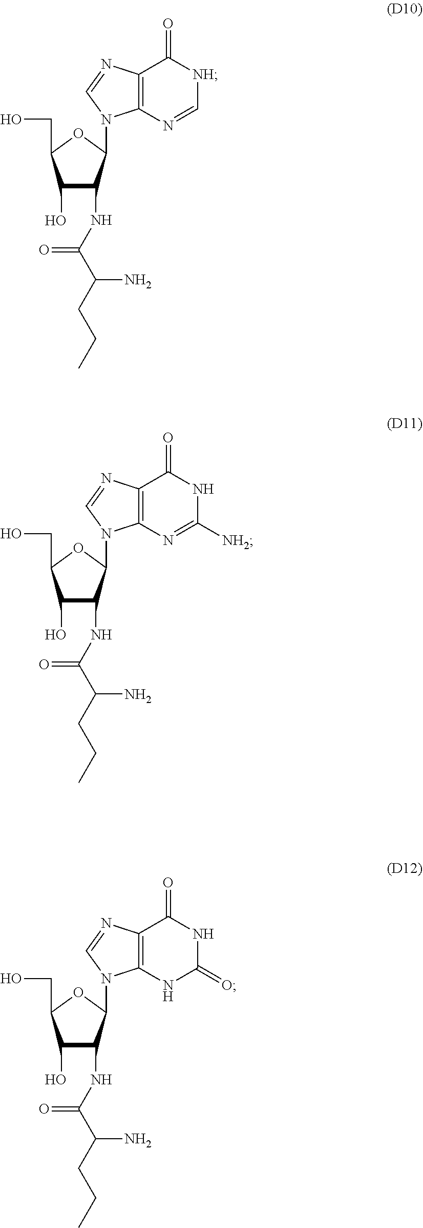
C1(O)C(NC(C(CCC)N)=O)C(N2C3=C(N=C2)C(=O)[NH]C=N3)OC1CO.C1(O)C(NC(C(CCC)N)=O)C(N2C3=C(N=C2)C(=O)NC(=O)N3)OC1CO.C1(O)C(NC(C(CCC)N)=O)C(N2C3=C(N=C2)C(=O)NC([NH2])=N3)OC1CO
